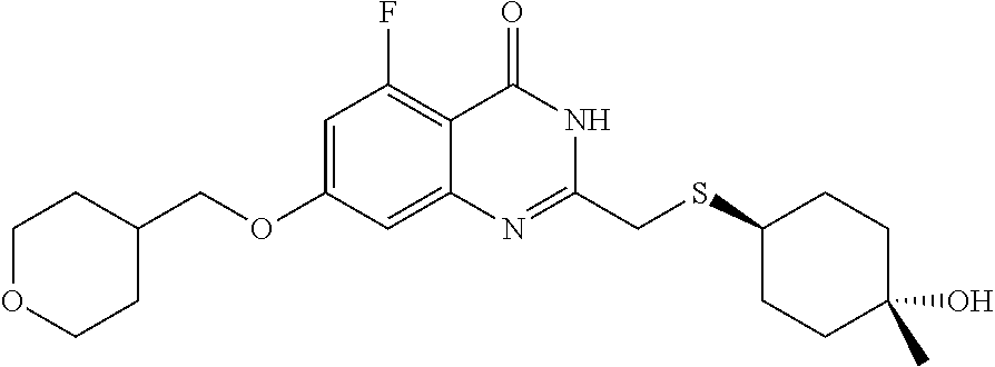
C1(CSC2CCC(C)(O)CC2)=NC2=CC(OCC3CCOCC3)=CC(F)=C2C(=O)N1
